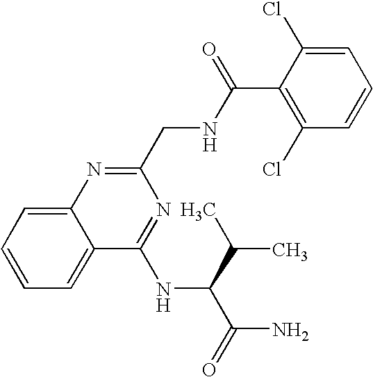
C1=C2C(=CC=C1)C(NC(C(C)C)C(N)=O)=NC(CNC(C1=C(Cl)C=CC=C1Cl)=O)=N2
